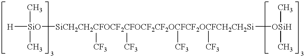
[H][SiO](C)(C)[SiCH2CH2CFOCF2CFOCF2CF2OCFCF2OCFCH2CH2Si]([CF3])([CF3])([CF3])([CF3])[OSiH](C)C
